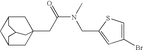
C12CC3(CC(N(C)CC4=CC(Br)=CS4)=O)CC(C1)CC(C2)C3
